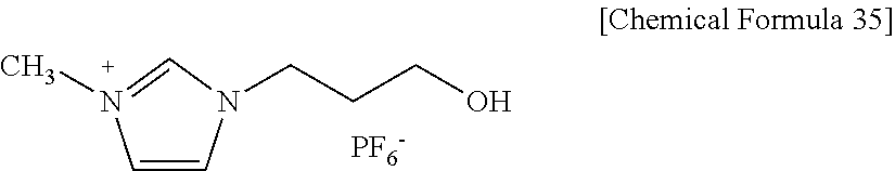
C1=CN(CCCO)C=N1C.[PF6-]
